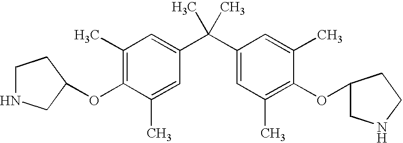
C1(C)=C(OC2CNCC2)C(C)=CC(C(C2=CC(C)=C(OC3CNCC3)C(C)=C2)(C)C)=C1
